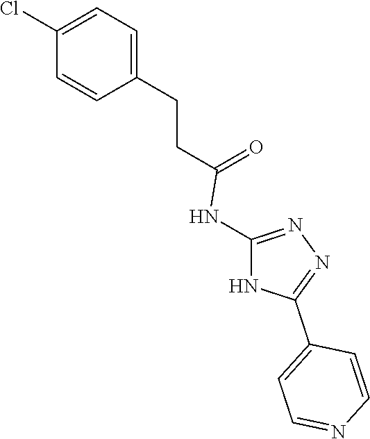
C1=C(CCC(=O)NC2=NN=C(C3=CC=NC=C3)N2)C=CC(Cl)=C1
